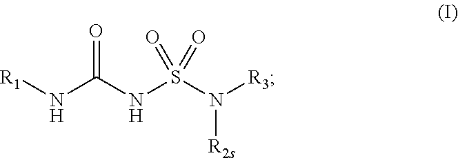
[R1]NC(NS(N([R3])[R2s])(=O)=O)=O
